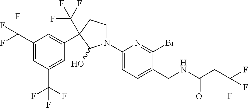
C1(C(F)(F)F)=CC(C(F)(F)F)=CC(C2(C(F)(F)F)CCN(C3=CC=C(CNC(CC(F)(F)F)=O)C(Br)=N3)C2O)=C1
